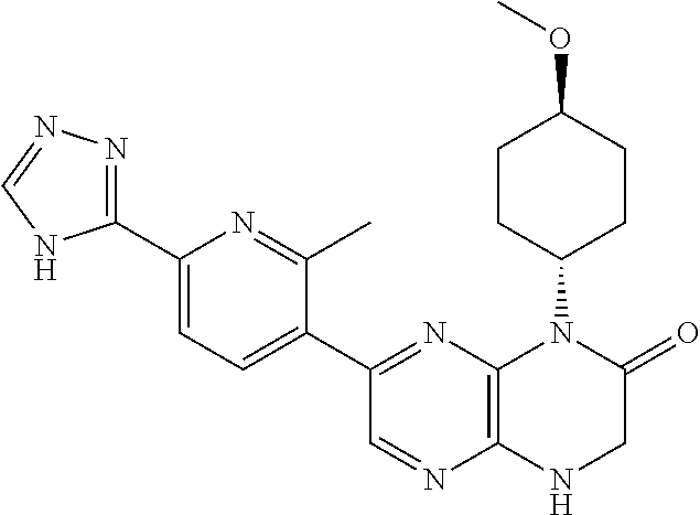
C1(C2=NN=CN2)=CC=C(C2=NC3=C(N=C2)NCC(=O)N3C2CCC(OC)CC2)C(C)=N1
